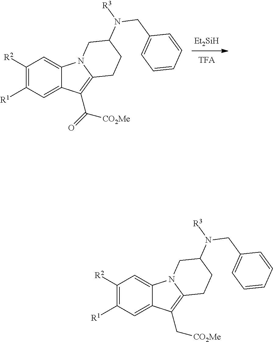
C1([R2])=C([R1])C=C2C(=C1)N1C(=C2C[CO2Me])CCC(N(CC2=CC=CC=C2)[R3])C1.C1([R2])=C([R1])C=C2C(=C1)N1C(=C2C([CO2Me])=O)CCC(N(CC2=CC=CC=C2)[R3])C1.[TFA]
